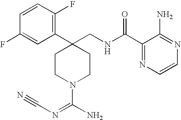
C1(C2(CNC(C3=NC=CN=C3N)=O)CCN(C(N)=NC#N)CC2)=C(F)C=CC(F)=C1
